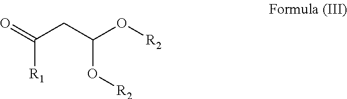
C([R1])(CC(O[R2])O[R2])=O
